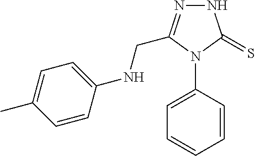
N1N=C(CNC2=CC=C(C)C=C2)N(C2=CC=CC=C2)C1=S
